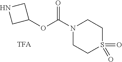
C1C(OC(=O)N2CCS(=O)(=O)CC2)CN1
